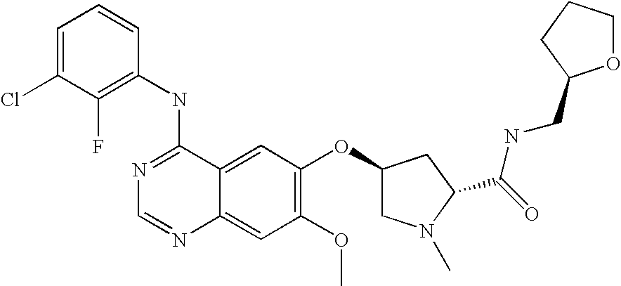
C1=C(Cl)C(F)=C(NC2=NC=NC3=CC(OC)=C(OC4CN(C)C(C(=O)NCC5OCCC5)C4)C=C23)C=C1
